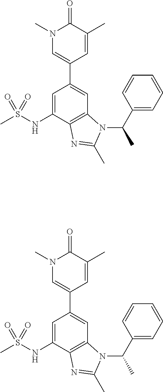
C1=C(NS(C)(=O)=O)C2=C(C=C1C1=CN(C)C(=O)C(C)=C1)N(C(C1=CC=CC=C1)C)C(C)=N2.C1=C(NS(C)(=O)=O)C2=C(C=C1C1=CN(C)C(=O)C(C)=C1)N(C(C1=CC=CC=C1)C)C(C)=N2
